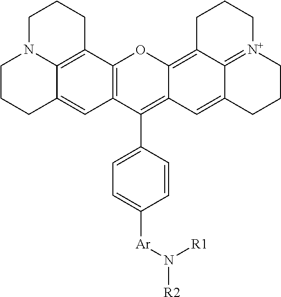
C1N2C3=C(CC1)C1=C(C=C3CCC2)C(C2=CC=C([Ar]N([R1])[R2])C=C2)=C2C(=C3C4=[N+](CCCC4=C2)CCC3)O1
